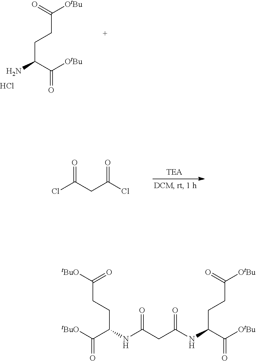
C(CCC(C(=O)[OtBu])N)([OtBu])=O.Cl.ClC(CC(Cl)=O)=O.C(CCC(C(=O)[OtBu])NC(=O)CC(NC(C(=O)[tBuO])CCC(=O)[tBuO])=O)([OtBu])=O
